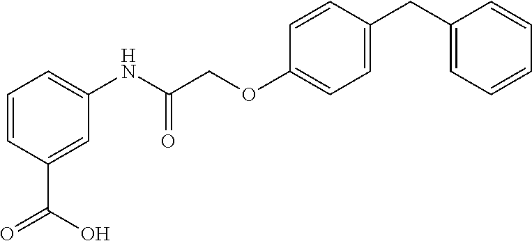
C1=CC(C(=O)O)=CC(NC(COC2=CC=C(CC3=CC=CC=C3)C=C2)=O)=C1
